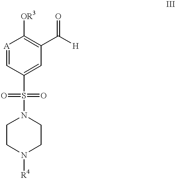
[A]1=CC(S(=O)(=O)N2CCN([R4])CC2)=CC(C([H])=O)=C1[OR3]
